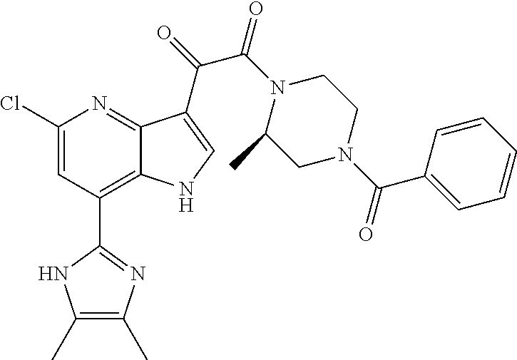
C1(C2=C3C(=NC(Cl)=C2)C(C(=O)C(N2C(C)CN(C(C4=CC=CC=C4)=O)CC2)=O)=CN3)=NC(C)=C(C)N1
